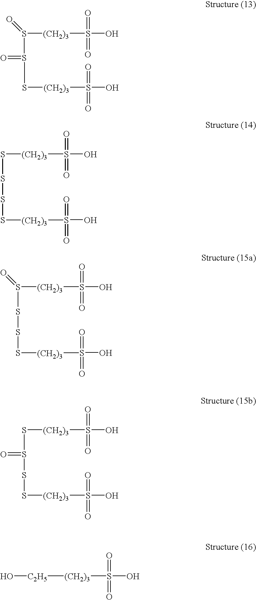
O=S(=O)(O)[(CH2)3]S(S(S[(CH2)3]S(=O)(=O)O)=O)=O.O=S(=O)(O)[(CH2)3]S(SSS[(CH2)3]S(=O)(=O)O)=O.O=S(=O)(O)[(CH2)3]SSSS[(CH2)3]S(=O)(=O)O.O=S(=O)(O)[(CH2)3]SS(SS[(CH2)3]S(=O)(=O)O)=O.O=S(=O)(O)[(CH2)3][C2H5]O
